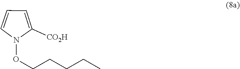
N1(OCCCCC)C([CO2H])=CC=C1
